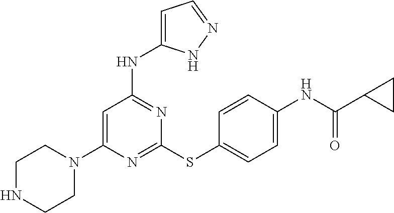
N1=C(SC2=CC=C(NC(C3CC3)=O)C=C2)N=C(NC2=CC=NN2)C=C1N1CCNCC1
